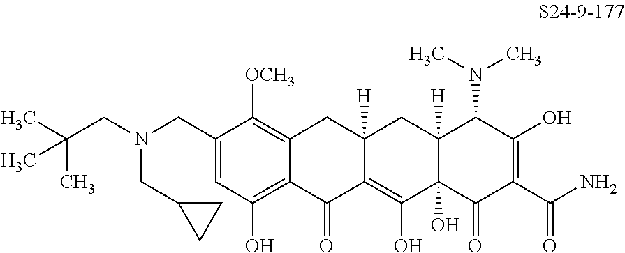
C1=C(CN(CC(C)(C)C)CC2CC2)C([OCH3])=C2C(=C1O)C(=O)C1=C(O)C3(O)C([H])(CC1([H])C2)C(N(C)C)C(O)=C(C(N)=O)C3=O
